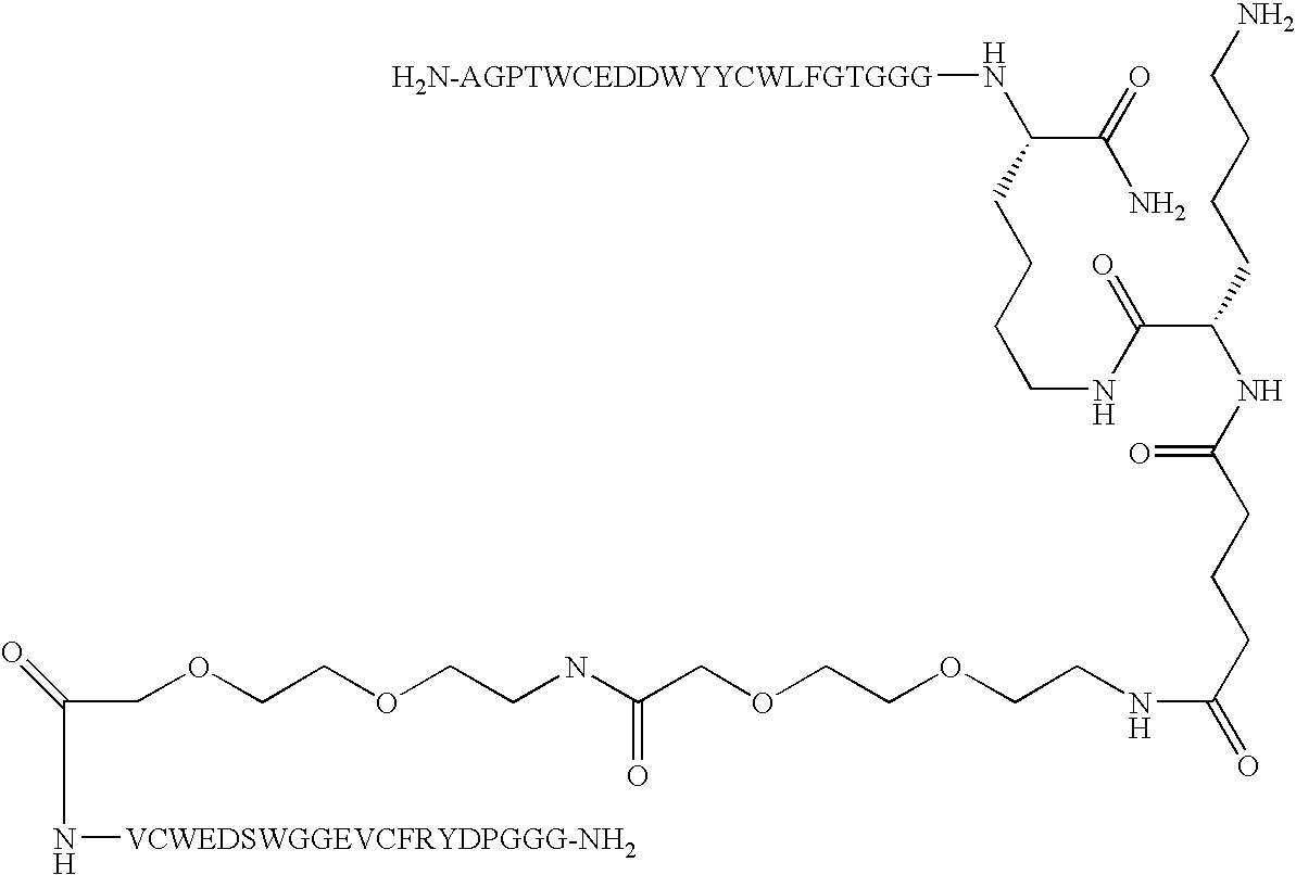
N([H2N-AGPTWCEDDWYYCWLFGTGGG])C(C(=O)N)CCCCNC(=O)C(CCCCN)NC(CCCC(=O)NCCOCCOCC(NCCOCCOCC(N[VCWEDSWGGEVCFRYDPGGG-NH2])=O)=O)=O
